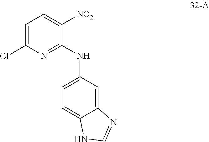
C1=C(NC2=NC(Cl)=CC=C2[NO2])C=C2N=CNC2=C1
